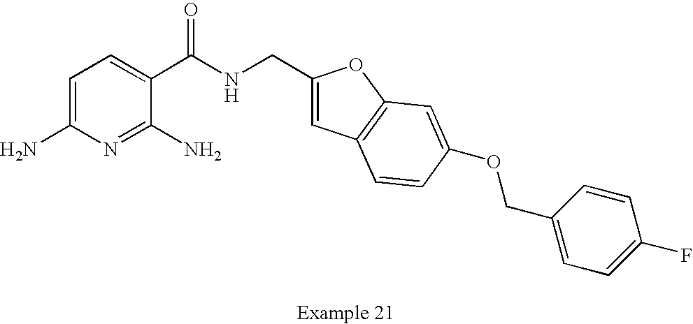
C1=C(N)N=C(N)C(C(NCC2=CC3=C(O2)C=C(OCC2=CC=C(F)C=C2)C=C3)=O)=C1
